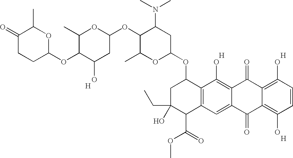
C1(=O)CCC(OC2C(O)CC(OC3C(C)OC(OC4CC(O)(CC)C(C(=O)OC)C5=C4C(O)=C4C(=C5)C(=O)C5=C(O)C=CC(O)=C5C4=O)CC3N(C)C)OC2C)OC1C.[H].[H].[H].[H]
